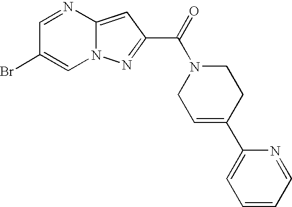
C1=NC2=CC(C(=O)N3CC=C(C4=CC=CC=N4)CC3)=NN2C=C1Br
